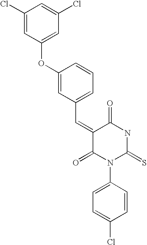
C1(Cl)=CC(OC2=CC(C=C3C(=O)N(C4=CC=C(Cl)C=C4)C(=S)NC3=O)=CC=C2)=CC(Cl)=C1
